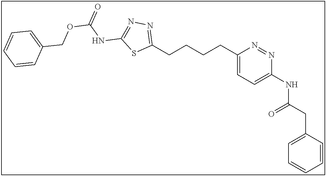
C1(CCCCC2=NN=C(NC(OCC3=CC=CC=C3)=O)S2)=CC=C(NC(CC2=CC=CC=C2)=O)N=N1
